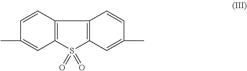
C12=C(C=CC(C)=C1)C1=C(S2(=O)=O)C=C(C)C=C1
